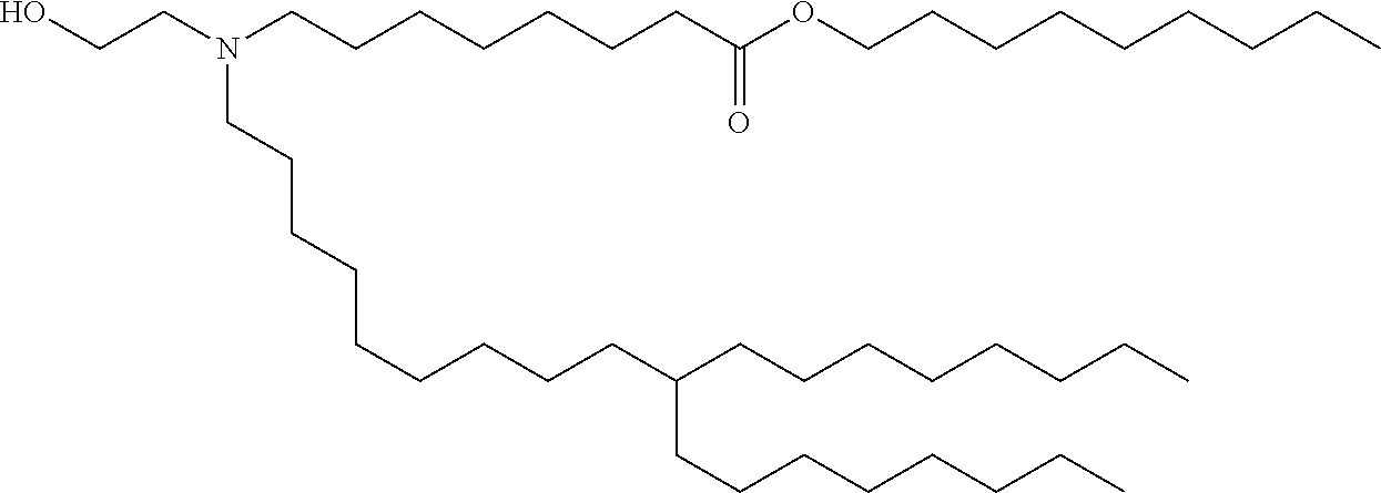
OCCN(CCCCCCCC(OCCCCCCCCC)=O)CCCCCCCCCC(CCCCCCCC)CCCCCCCC
